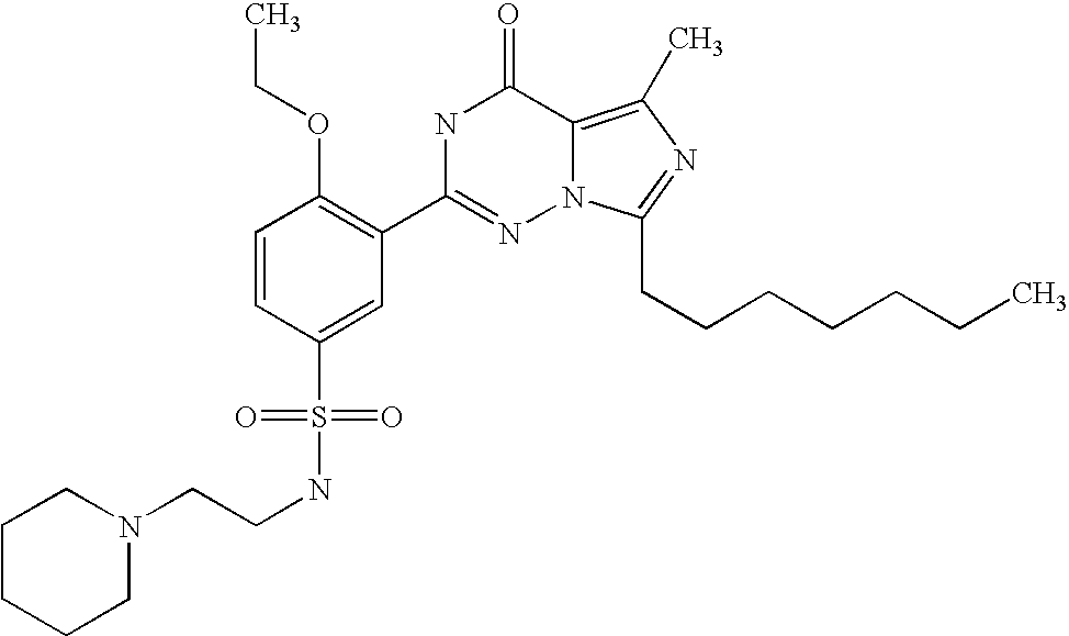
C1=CC(S(NCCN2CCCCC2)(=O)=O)=CC(C2=NN3C(=C(C)N=C3CCCCCCC)C(=O)N2)=C1OCC
